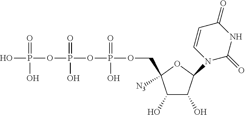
OP(=O)(OP(=O)(O)OP(=O)(O)OCC1([N3])C(O)C(O)C(N2C(=O)NC(=O)C=C2)O1)O
